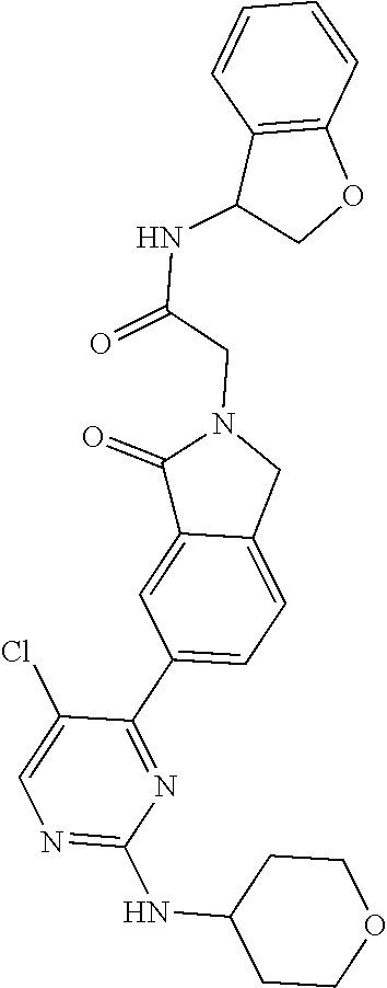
N1=C(NC2CCOCC2)N=C(C2=CC=C3C(=C2)C(=O)N(CC(=O)NC2COC4=C2C=CC=C4)C3)C(Cl)=C1
